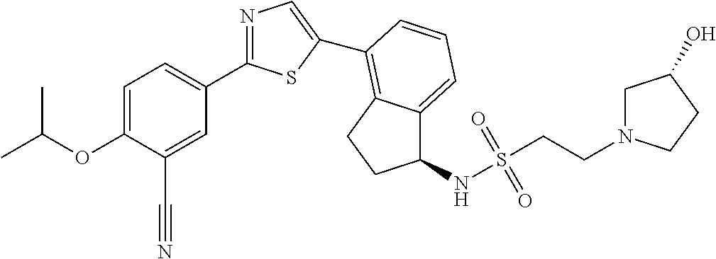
C1=C(OC(C)C)C(C#N)=CC(C2=NC=C(C3=C4C(=CC=C3)C(NS(CCN3CC(O)CC3)(=O)=O)CC4)S2)=C1
